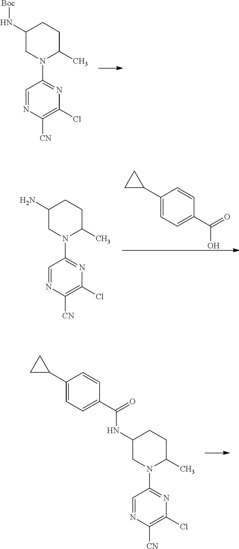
C1(N[Boc])CN(C2=NC(Cl)=C([CN])N=C2)C(C)CC1.C1(C2CC2)=CC=C(C(O)=O)C=C1.C1(N)CN(C2=NC(Cl)=C([CN])N=C2)C(C)CC1.C1(C2CC2)=CC=C(C(=O)NC2CN(C3=NC(Cl)=C([CN])N=C3)C(C)CC2)C=C1
